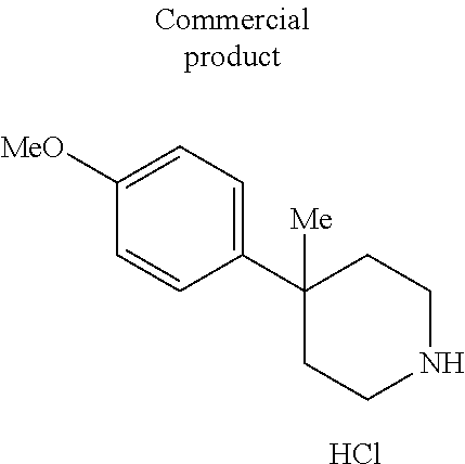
C1([MeO])=CC=C(C2([Me])CCNCC2)C=C1.Cl
